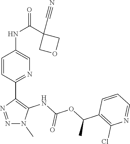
N1(C)C(NC(OC(C2=C(Cl)N=CC=C2)C)=O)=C(C2=NC=C(NC(C3(C#N)COC3)=O)C=C2)N=N1
